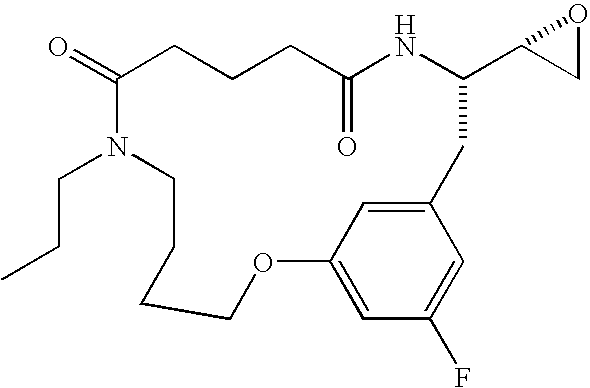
C1CC(=O)NC(C2CO2)CC2=CC(=CC(F)=C2)OCCCCN(CCC)C(=O)C1
